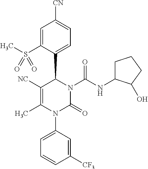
C1([NC])=C(C)N(C2=CC=CC([CF3])=C2)C(=O)N(C(NC2CCCC2O)=O)C1C1=CC=C([CN])C=C1S(C)(=O)=O
